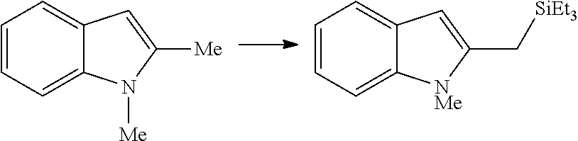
C12=CC=CC=C1N([Me])C([Me])=C2.C12=CC=CC=C1[NMe]C(C[SiEt3])=C2
